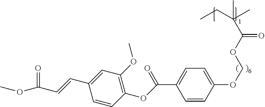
C1=CC(OCOC(C(C)(C)CC)=O)=CC=C1C(OC1=C(OC)C=C(C=CC(OC)=O)C=C1)=O
